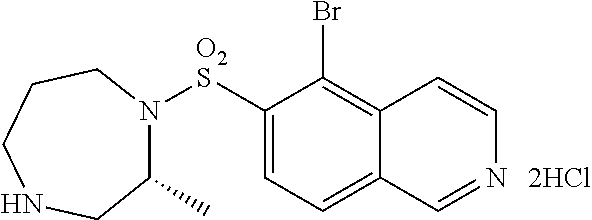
C1([O2S]N2C(C)CNCCC2)=CC=C2C(=C1Br)C=CN=C2.[2HCl]
